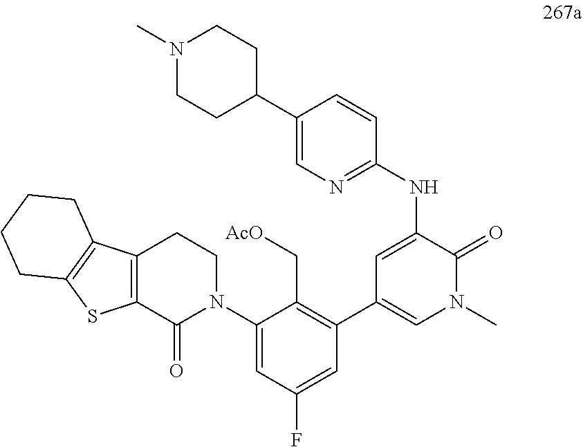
C1=C(NC2=NC=C(C3CCN(C)CC3)C=C2)C(=O)N(C)C=C1C1=C(C[AcO])C(N2CCC3=C(C2=O)SC2=C3CCCC2)=CC(F)=C1
